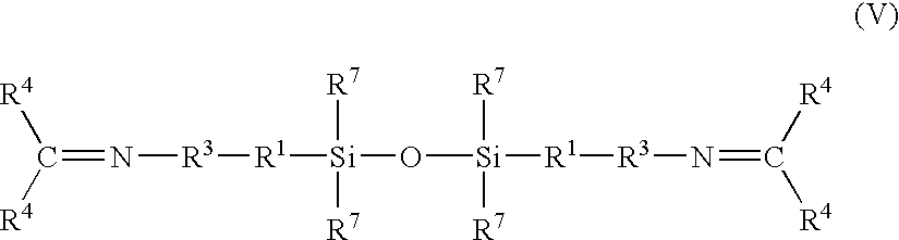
C(=N[R3][R1][Si](O[Si]([R1][R3]N=C([R4])[R4])([R7])[R7])([R7])[R7])([R4])[R4]
